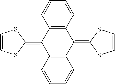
C12=C(C(=C3SC=CS3)C3=C(C1=C1SC=CS1)C=CC=C3)C=CC=C2
